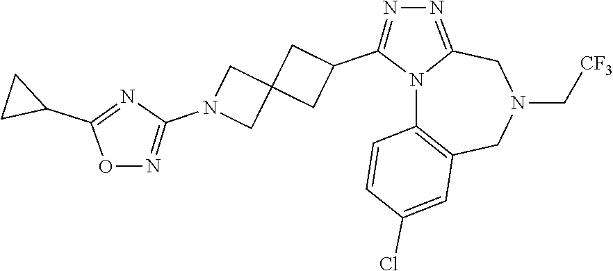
N12C3=C(CN(C[CF3])CC1=NN=C2C1CC2(C1)CN(C1=NOC(C4CC4)=N1)C2)C=C(Cl)C=C3
